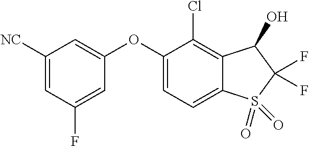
O(C1=CC([NC])=CC(F)=C1)C1=CC=C2C(=C1Cl)C(O)C(F)(F)S2(=O)=O
